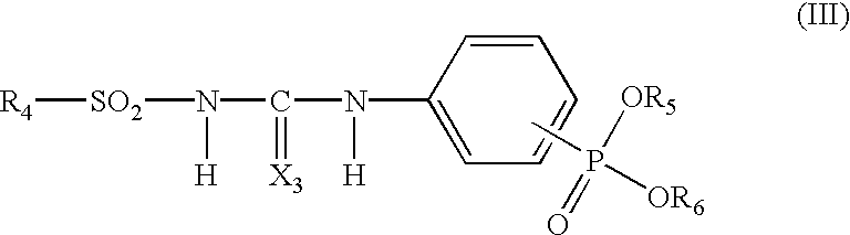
N(C1=CC=CC=C1)(C(N([SO2][R4])[H])=[X3])[H].CP([OR6])(=O)[OR5]
